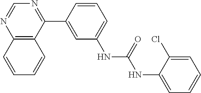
C12=C(C(C3=CC(NC(NC4=CC=CC=C4Cl)=O)=CC=C3)=NC=N1)C=CC=C2
